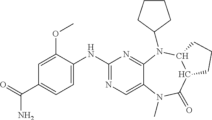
C1(NC2=CC=C(C(=O)N)C=C2OC)=NC=C2C(=N1)N(C1CCCC1)C1C(C(=O)N2C)CCC1
